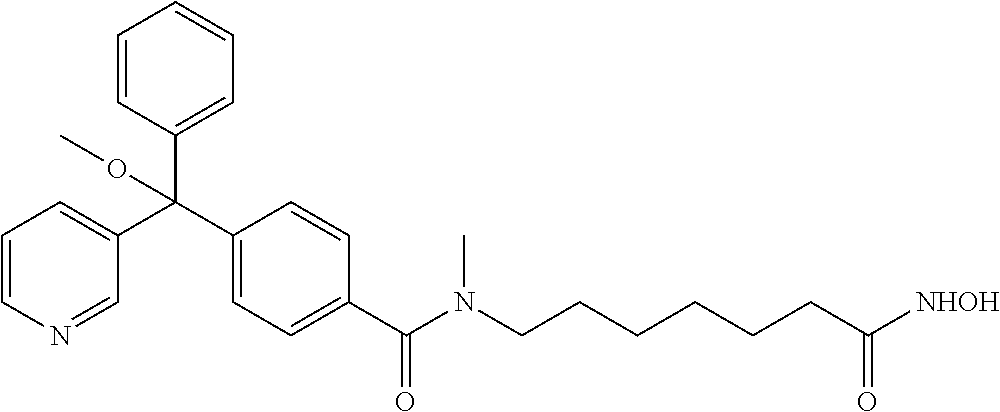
C1(C(C2=CC=CN=C2)(C2=CC=CC=C2)OC)=CC=C(C(=O)N(CCCCCCC([NHOH])=O)C)C=C1
